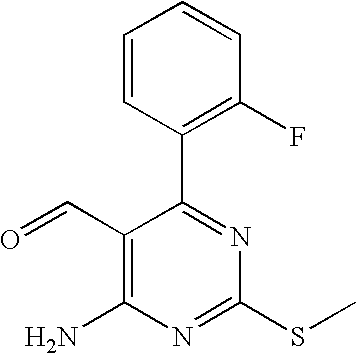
O=CC1=C(N)N=C(SC)N=C1C1=C(F)C=CC=C1
